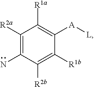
C1([R2a])=C(N)C([R2b])=C([R1b])C([A][L])=C1[R1a]
